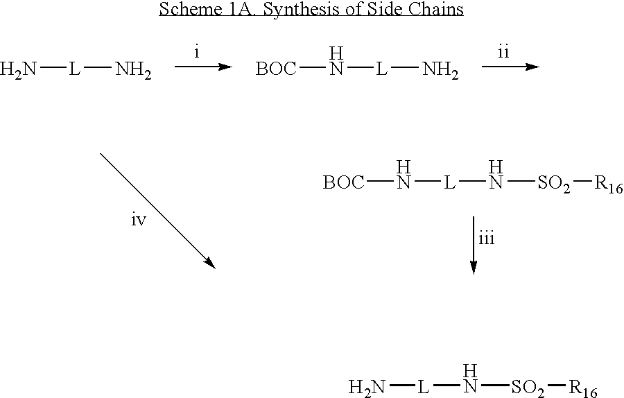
N([L]N[SO2][R16])[BOC].N[L]N.N([L]N)[BOC].N[L]N[SO2][R16]
